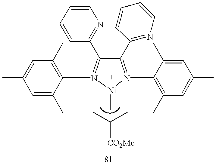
C1(C2=NC=CC=C2)=N(C2=C(C)C=C(C)C=C2C)[Ni](C)N(C2=C(C)C=C(C)C=C2C)=C1C1=NC=CC=C1.CC(C)[CO2Me]
